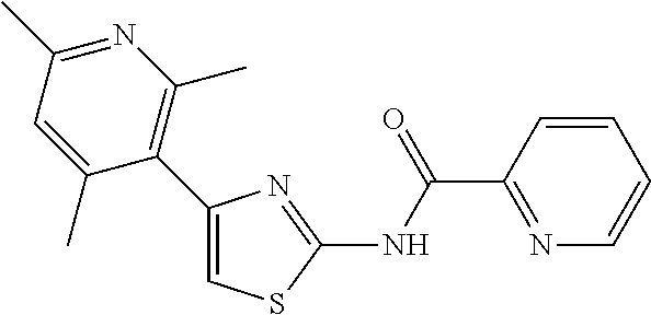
C1=CC(C(NC2=NC(C3=C(C)N=C(C)C=C3C)=CS2)=O)=NC=C1
